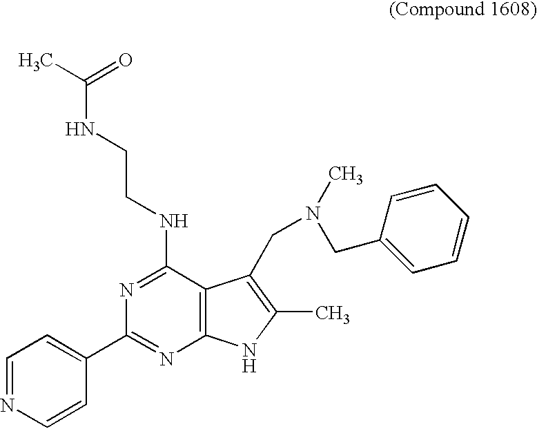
C1=NC=CC(C2=NC3=C(C(NCCNC(C)=O)=N2)C(CN(C)CC2=CC=CC=C2)=C(C)N3)=C1
